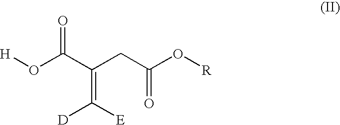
[H]OC(C(CC(O[R])=O)=C([E])[D])=O
